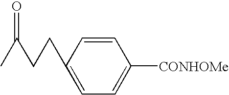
C1=CC(CCC(C)=O)=CC=C1[CONHOMe]
